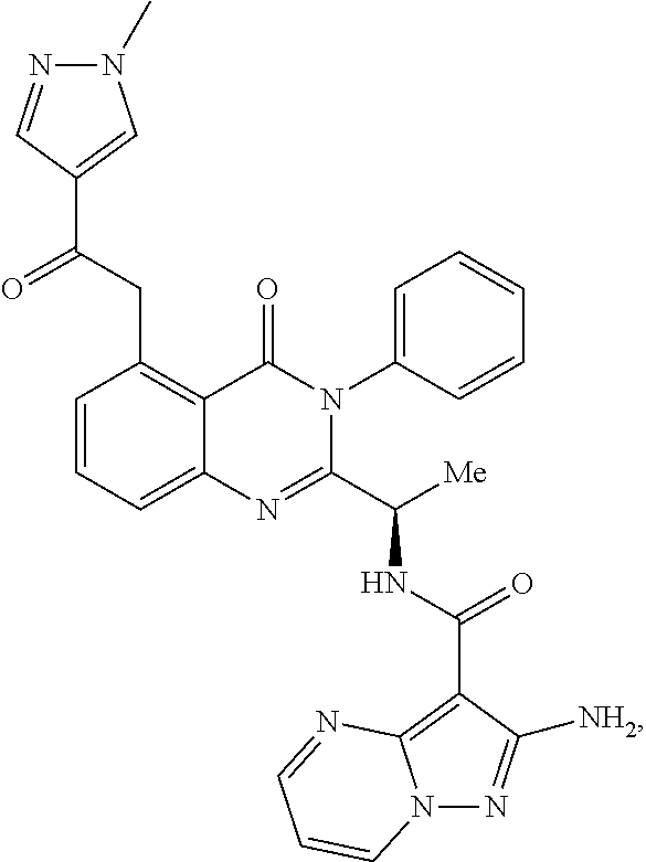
C1(CC(C2=CN(C)N=C2)=O)=C2C(=CC=C1)N=C(C([Me])NC(C1=C3N(N=C1[NH2])C=CC=N3)=O)N(C1=CC=CC=C1)C2=O
